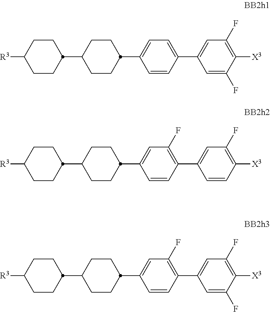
C1CC(C2=CC=C(C3=CC(F)=C([X3])C(F)=C3)C=C2)CCC1C1CCC([R3])CC1.C1CC(C2=CC(F)=C(C3=CC(F)=C([X3])C=C3)C=C2)CCC1C1CCC([R3])CC1.C1CC(C2=CC(F)=C(C3=CC(F)=C([X3])C(F)=C3)C=C2)CCC1C1CCC([R3])CC1
